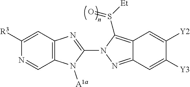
C12=C(N=C(N3N=C4C(=C3S([Et])=O)C=C([Y2])C([Y3])=C4)N1[A1a])C=C([R3])N=C2
